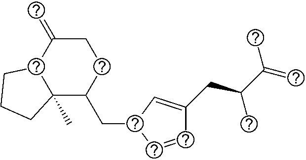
C1(CC2C=CC(CC(C(=C)C)C)=C2)CCC(=C)C2C1(C)CCC2
